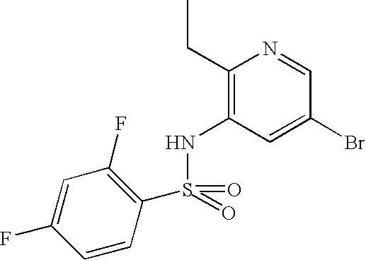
C1(CC)=C(NS(=O)(=O)C2=C(F)C=C(F)C=C2)C=C(Br)C=N1
